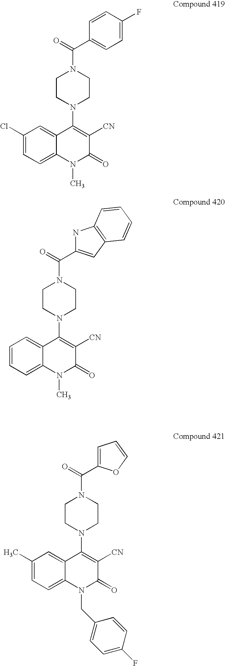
C(=O)(N1CCN(C2=C([CN])C(=O)N(C)C3=CC=C(Cl)C=C23)CC1)C1=CC=C(F)C=C1.C(=O)(N1CCN(C2=C([CN])C(=O)N(C)C3=CC=CC=C23)CC1)C1=CC2=C(N1)C=CC=C2.C(=O)(N1CCN(C2=C([CN])C(=O)N(CC3=CC=C(F)C=C3)C3=CC=C(C)C=C23)CC1)C1=CC=CO1
